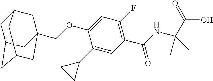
C1(C2CC2)=CC(C(NC(C(O)=O)(C)C)=O)=C(F)C=C1OCC12CC3CC(CC(C1)C3)C2
